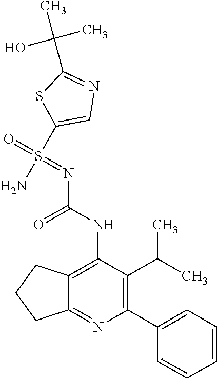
NS(=O)(=NC(=O)NC1=C2C(=NC(C3=CC=CC=C3)=C1C(C)C)CCC2)C1=CN=C(C(C)(O)C)S1
